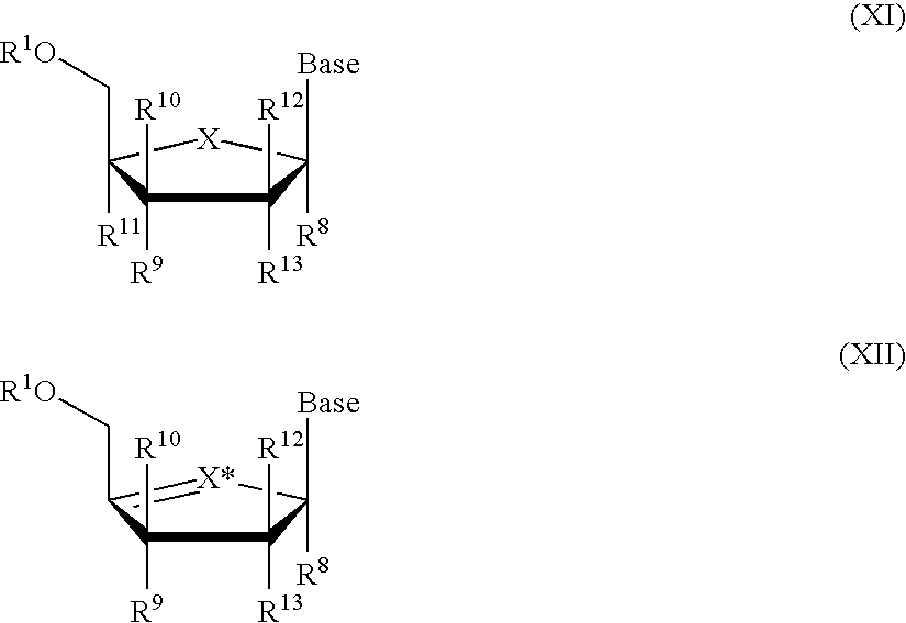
C1([R13])([R12])C([R9])([R10])C([R11])(C[R1O])[X]C1([R8])[Base].C1([R13])([R12])C([R9])([R10])C(C[R1O])=[X*]C1([R8])[Base]
